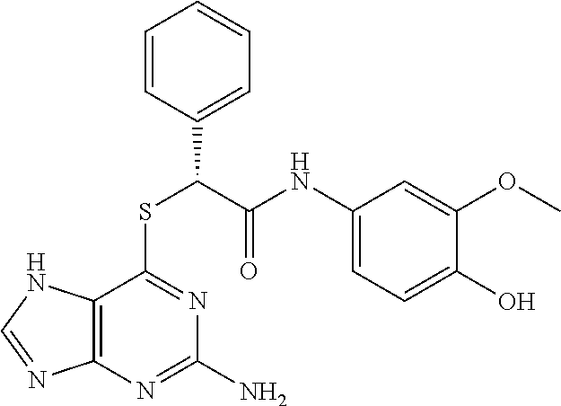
C12=C(N=C(N)N=C1SC(C(NC1=CC=C(O)C(OC)=C1)=O)C1=CC=CC=C1)N=CN2
